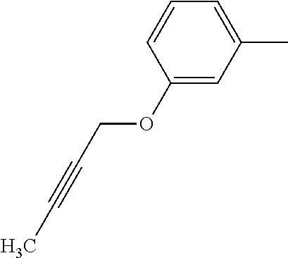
C1(OCC#CC)=CC(C)=CC=C1
